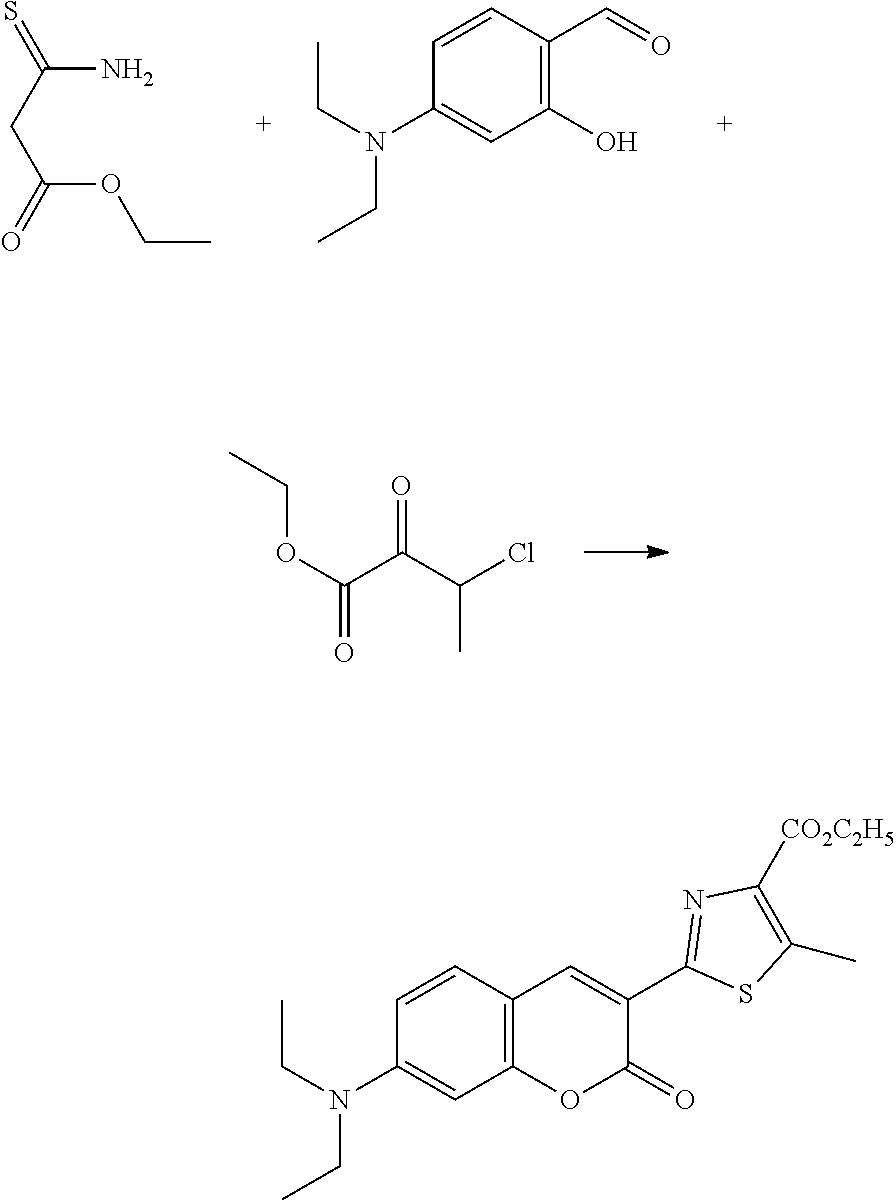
O(C(C(C(Cl)C)=O)=O)CC.C1(N(CC)CC)=CC(O)=C(C=O)C=C1.S=C(CC(=O)OCC)N.C12=C(C=C(C3=NC([CO2C2H5])=C(C)S3)C(=O)O1)C=CC(N(CC)CC)=C2
